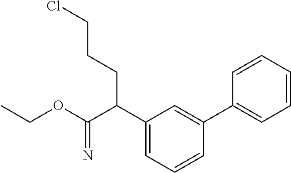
C1(C(C(OCC)=N)CCCCl)=CC=CC(C2=CC=CC=C2)=C1
